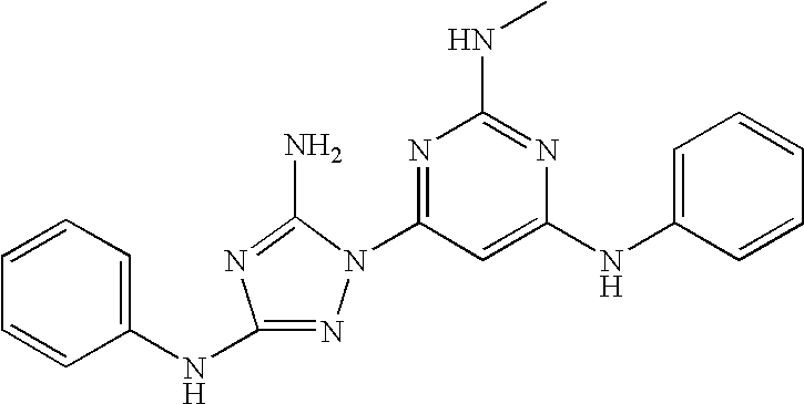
N1=C(NC2=CC=CC=C2)N=C(N)N1C1=NC(NC)=NC(NC2=CC=CC=C2)=C1
